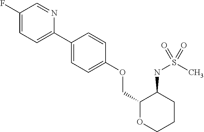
C1(C2=CC=C(OCC3OCCCC3NS(C)(=O)=O)C=C2)=CC=C(F)C=N1
